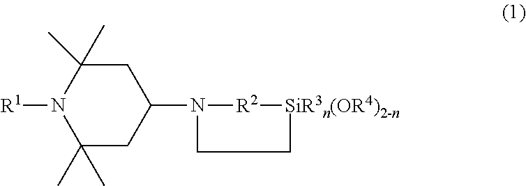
N1([R1])C(C)(C)CC(N2[R2][SiR3n(OR4)2-n]CC2)CC1(C)C
